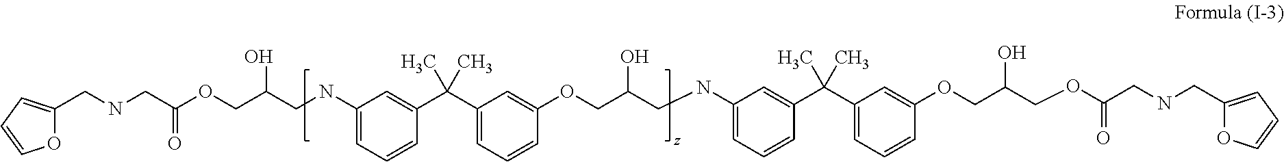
C(NCC(OCC(CNC1=CC=CC(C(C2=CC=CC(OCC(CNC3=CC=CC(C(C4=CC=CC(OCC(COC(CNCC5=CC=CO5)=O)O)=C4)(C)C)=C3)O)=C2)(C)C)=C1)O)=O)C1=CC=CO1
